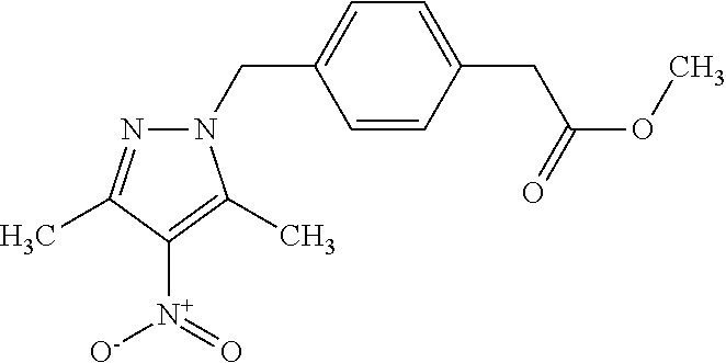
N1(CC2=CC=C(CC(=O)OC)C=C2)N=C(C)C([N+](=O)[O-])=C1C
